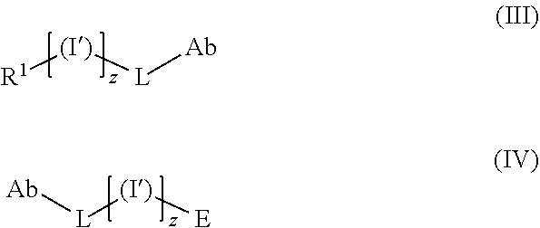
[R1][(I)][L][Ab].[E][(I)][L][Ab]
